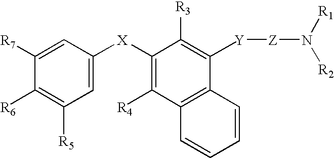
C1=C([X]C2=C([R4])C3=C(C([Y][Z]N([R2])[R1])=C2[R3])C=CC=C3)C=C([R7])C([R6])=C1[R5]
